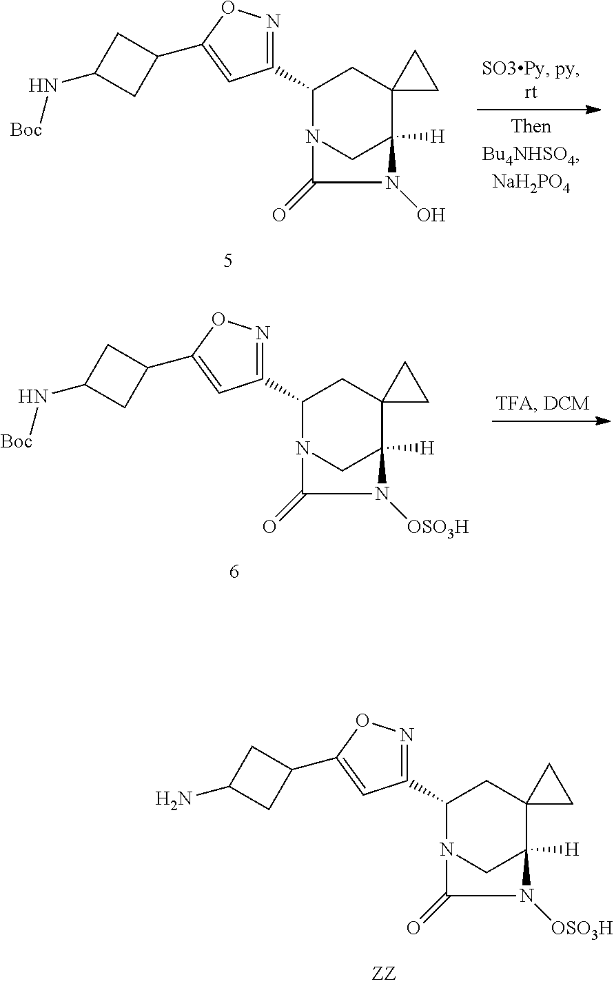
C1(C2CC3(C4([H])CN2C(=O)N4O)CC3)=NOC(C2CC(N[Boc])C2)=C1.C1(C2CC3(C4([H])CN2C(=O)N4[OSO3H])CC3)=NOC(C2CC(N[Boc])C2)=C1.C1(C2CC3(C4([H])CN2C(=O)N4[OSO3H])CC3)=NOC(C2CC(N)C2)=C1
